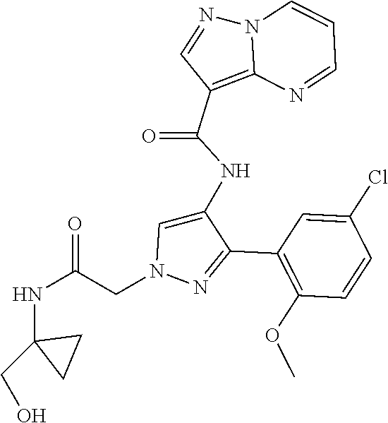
C1(C2=NN(CC(NC3(CO)CC3)=O)C=C2NC(C2=C3N(N=C2)C=CC=N3)=O)=C(OC)C=CC(Cl)=C1
